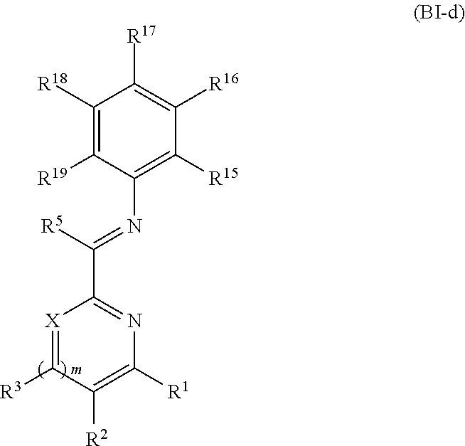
C1([R18])=C([R19])C(N=C(C2=NC([R1])=C([R2])C([R3])=[X]2)[R5])=C([R15])C([R16])=C1[R17]
